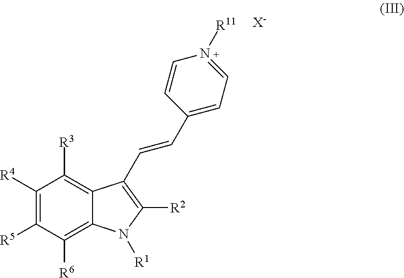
C1([R4])=C([R5])C([R6])=C2C(=C1[R3])C(C=CC1=CC=N([R11])C=C1)=C([R2])N2[R1].[X-]
